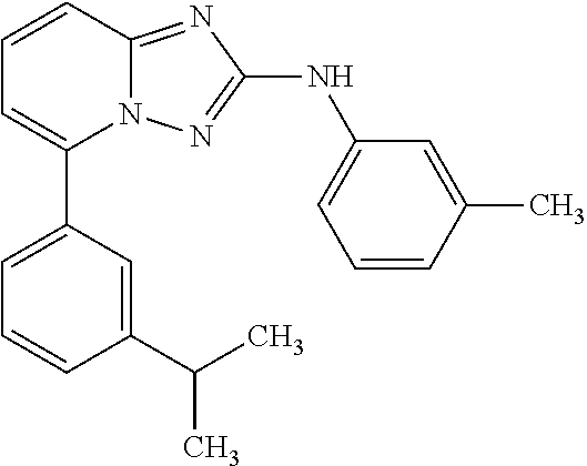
N12C(=NC(NC3=CC=CC(C)=C3)=N1)C=CC=C2C1=CC=CC(C(C)C)=C1
